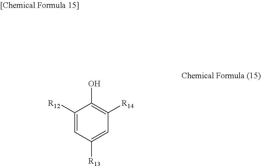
C1([R12])=CC([R13])=CC([R14])=C1O
